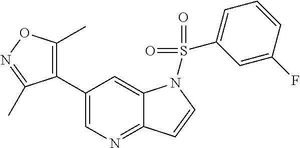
C1(C2=C(C)ON=C2C)=CN=C2C(=C1)N(S(=O)(C1=CC=CC(F)=C1)=O)C=C2
